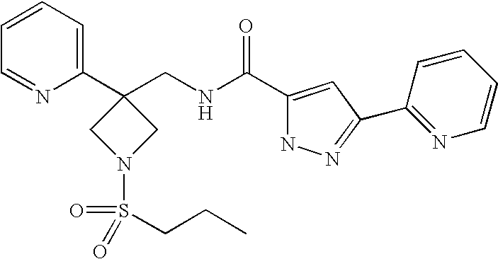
C1(C2(CNC(C3=CC(C4=NC=CC=C4)=NN3)=O)CN(S(CCC)(=O)=O)C2)=CC=CC=N1
